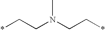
C(N(CC*)C)C*
